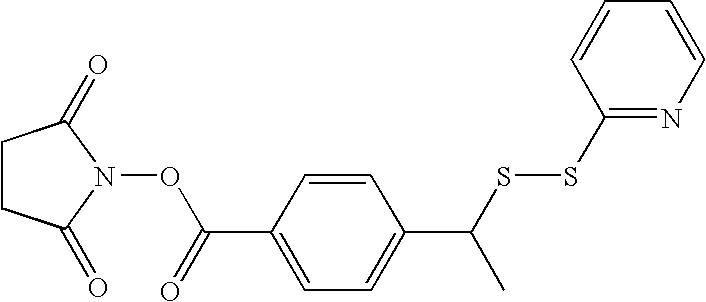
C1CC(=O)N(OC(C2=CC=C(C(SSC3=NC=CC=C3)C)C=C2)=O)C1=O
